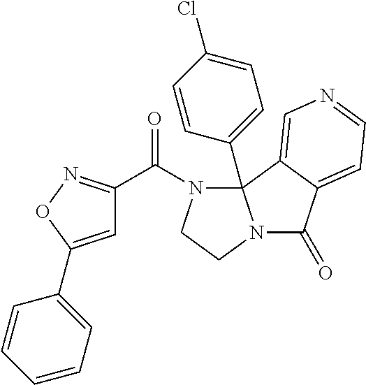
C1=C(C2=CC=CC=C2)ON=C1C(N1CCN2C(=O)C3=CC=NC=C3C12C1=CC=C(Cl)C=C1)=O
